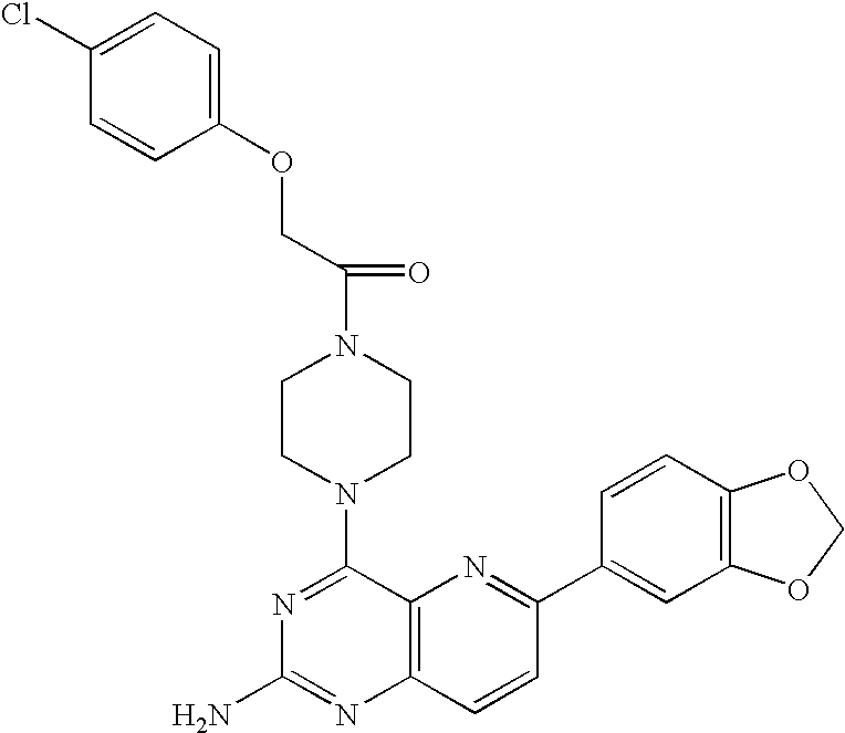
N1=C(N2CCN(C(COC3=CC=C(Cl)C=C3)=O)CC2)C2=C(N=C1N)C=CC(C1=CC3=C(C=C1)OCO3)=N2
